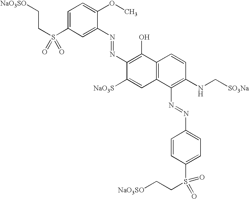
C1=C(S(CC[NaO3SO])(=O)=O)C=C(N=NC2=C(O)C3=C(C=C2[NaO3S])C(N=NC2=CC=C(S(CC[NaO3SO])(=O)=O)C=C2)=C(NC[SO3Na])C=C3)C(OC)=C1
